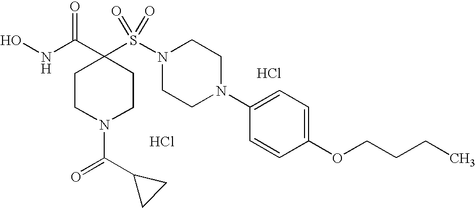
Cl.ONC(C1(S(N2CCN(C3=CC=C(OCCCC)C=C3)CC2)(=O)=O)CCN(C(=O)C2CC2)CC1)=O.Cl
